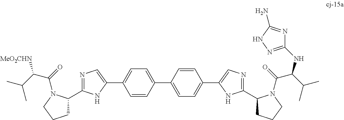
C1=CC(C2=CC=C(C3=CN=C(C4CCCN4C(C(NC4=NNC(N)=N4)C(C)C)=O)N3)C=C2)=CC=C1C1=CN=C(C2CCCN2C(=O)C(C(C)C)[MeO2CHN])N1
